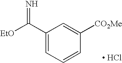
[EtO]C(C1=CC=CC([CO2Me])=C1)=N.[ HCl]
